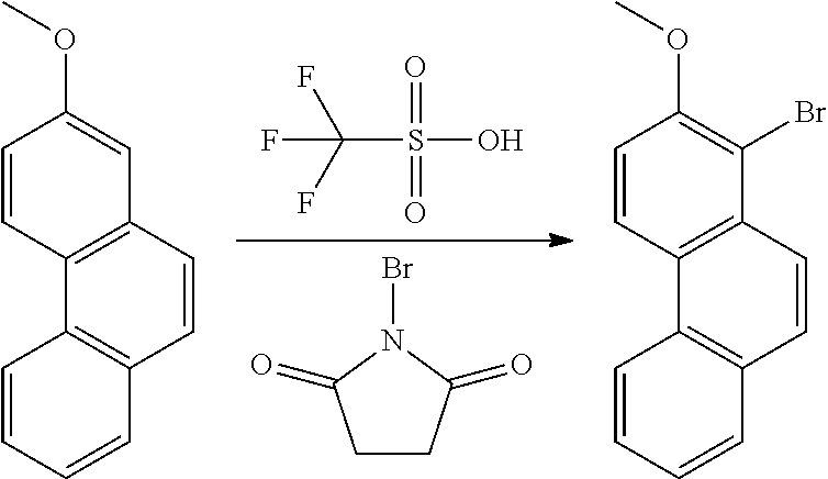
C1CC(=O)N(Br)C1=O.FC(S(O)(=O)=O)(F)F.C1=CC=CC2=C1C1=C(C(Br)=C(OC)C=C1)C=C2.C1=CC=CC2=C1C1=C(C=C(OC)C=C1)C=C2
